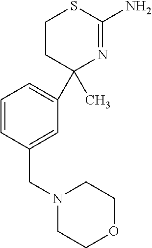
C1CC(C)(C2=CC=CC(CN3CCOCC3)=C2)N=C(N)S1
